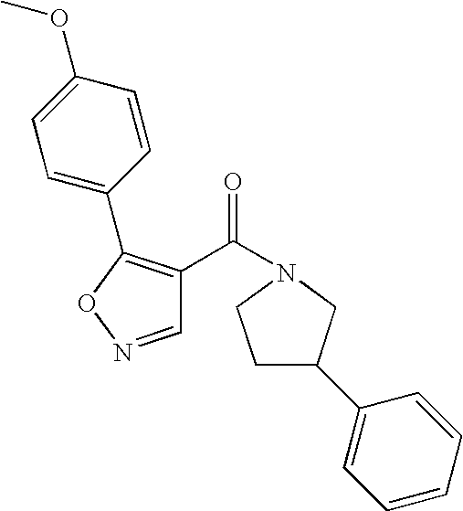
C1C(C2=CC=CC=C2)CN(C(=O)C2=C(C3=CC=C(OC)C=C3)ON=C2)C1
